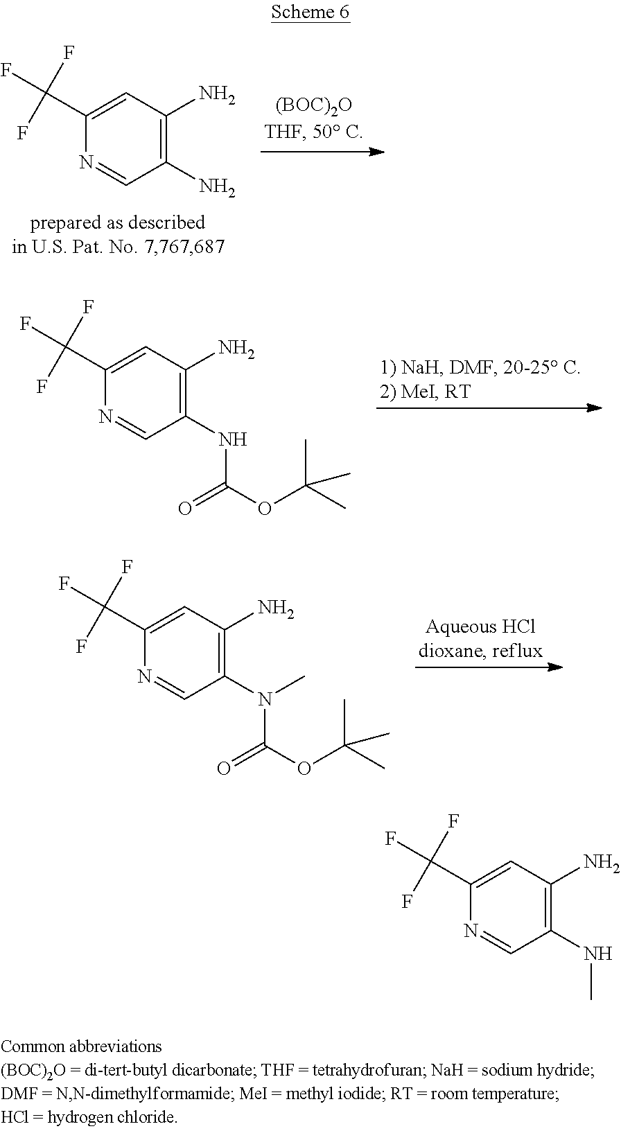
N1=CC(N)=C(N)C=C1C(F)(F)F.N1=CC(NC(OC(C)(C)C)=O)=C(N)C=C1C(F)(F)F.N1=CC(N(C(OC(C)(C)C)=O)C)=C(N)C=C1C(F)(F)F.N1=CC(NC)=C(N)C=C1C(F)(F)F
